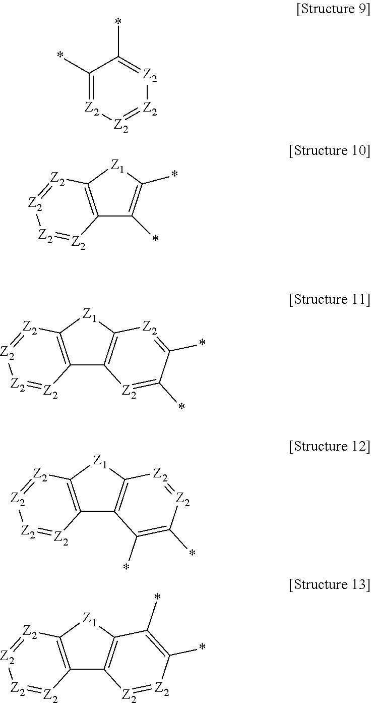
C12=C([Z1]C3=C1[Z2]=C(*)C(*)=[Z2]3)[Z2]=[Z2][Z2]=[Z2]2.C1(*)=[Z2][Z2]=[Z2][Z2]=C1*.C12=C([Z1]C(*)=C1*)[Z2]=[Z2][Z2]=[Z2]2.C12=C([Z1]C3=C1C(*)=C(*)[Z2]=[Z2]3)[Z2]=[Z2][Z2]=[Z2]2.C12=C([Z1]C3=C1[Z2]=[Z2]C(*)=C3*)[Z2]=[Z2][Z2]=[Z2]2
